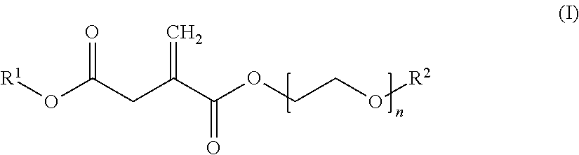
[R1]OC(CC(C(OCCO[R2])=O)=C)=O
